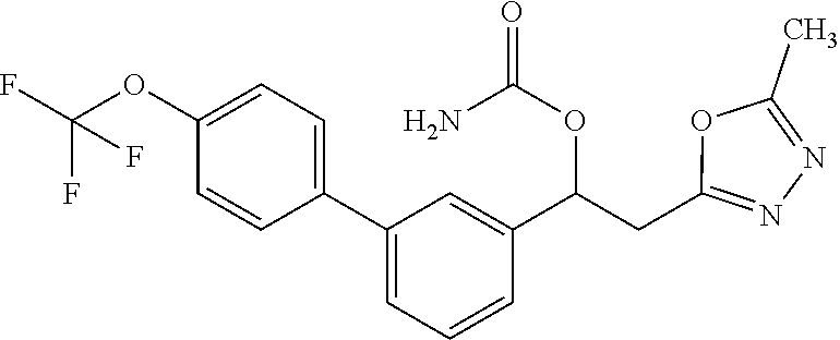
C1(C)=NN=C(CC(OC(=O)N)C2=CC(C3=CC=C(OC(F)(F)F)C=C3)=CC=C2)O1
